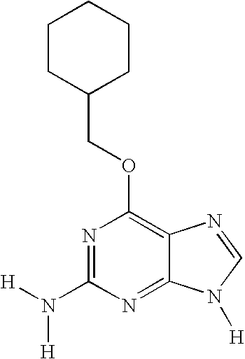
[H]N(C1=NC(OCC2CCCCC2)=C2C(=N1)N([H])C=N2)[H]
